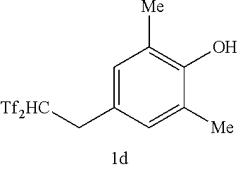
C1=C(C[Tf2HC])C=C([Me])C(O)=C1[Me]
